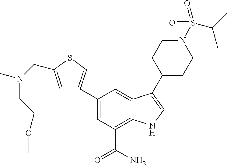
C1=C(C2=CSC(CN(C)CCOC)=C2)C=C2C(=C1C(N)=O)NC=C2C1CCN(S(C(C)C)(=O)=O)CC1
